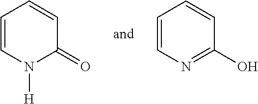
C1=CN=C(O)C=C1.C1=CN([H])C(=O)C=C1
